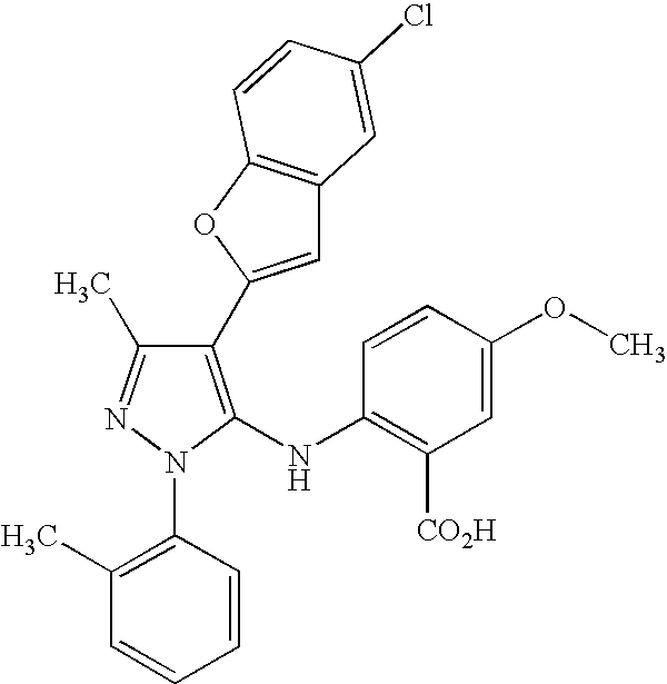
C1(C2=CC3=C(O2)C=CC(Cl)=C3)=C(NC2=C([CO2H])C=C(OC)C=C2)N(C2=C(C)C=CC=C2)N=C1C
